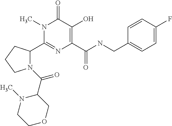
N1(C(=O)C2N(C)CCOC2)C(C2=NC(C(NCC3=CC=C(F)C=C3)=O)=C(O)C(=O)N2C)CCC1
